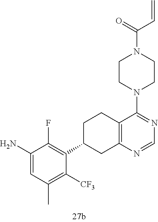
C1(N)=CC(C)=C([CF3])C(C2CC3=C(CC2)C(N2CCN(C(C=C)=O)CC2)=NC=N3)=C1F
